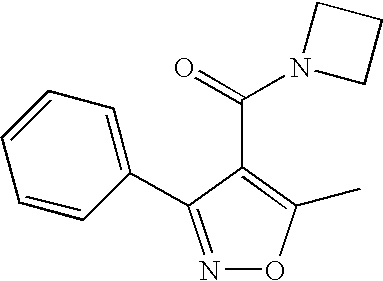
N1=C(C2=CC=CC=C2)C(C(=O)N2CCC2)=C(C)O1
